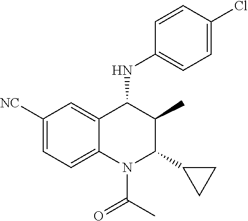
C1([NC])=CC=C2C(=C1)C(NC1=CC=C(Cl)C=C1)C(C)C(C1CC1)N2C(C)=O
